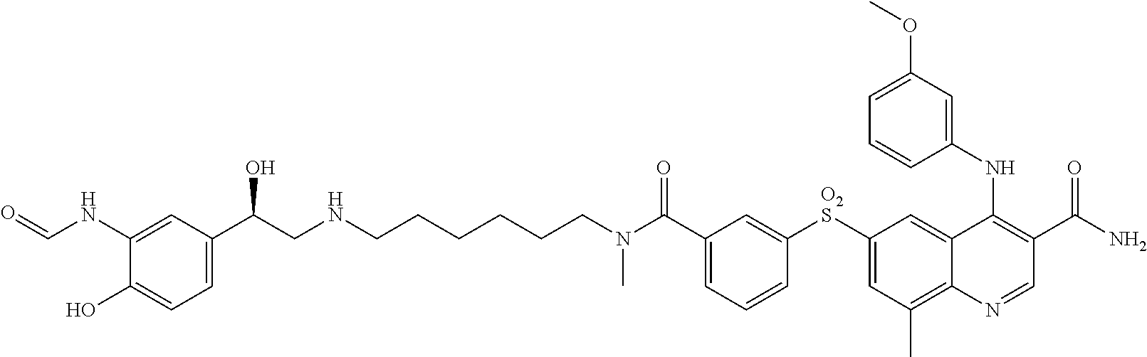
[O2S](C1=CC(C)=C2C(=C1)C(NC1=CC(OC)=CC=C1)=C(C(N)=O)C=N2)C1=CC(C(N(CCCCCCNCC(C2=CC=C(O)C(NC=O)=C2)O)C)=O)=CC=C1
